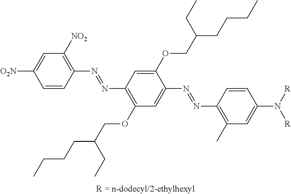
C1=CC(N=NC2=C(OCC(CCCC)CC)C=C(N=NC3=C(C)C=C(N([R])[R])C=C3)C(OCC(CCCC)CC)=C2)=C([NO2])C=C1[O2N]
